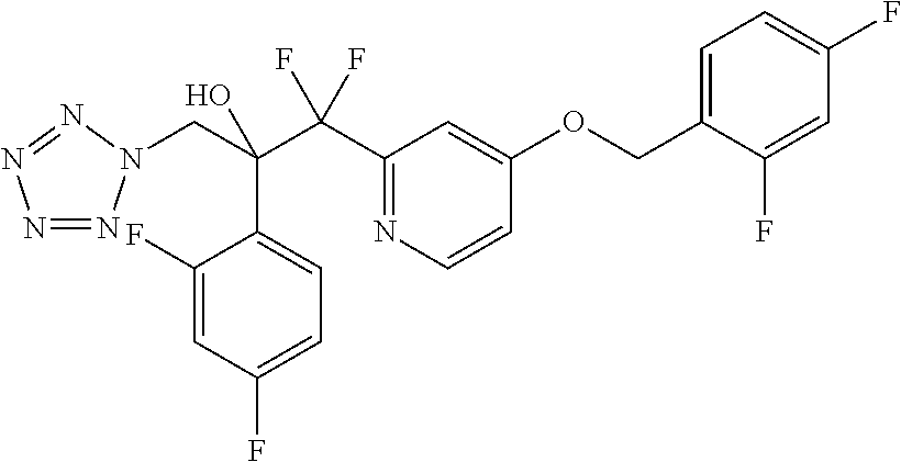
N1=NN(CC(C(C2=NC=CC(OCC3=CC=C(F)C=C3F)=C2)(F)F)(O)C2=CC=C(F)C=C2F)N=N1
